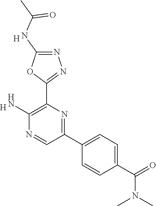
[H].C1(N)=C(C2=NN=C(NC(C)=O)O2)N=C(C2=CC=C(C(=O)N(C)C)C=C2)C=N1.[H]
